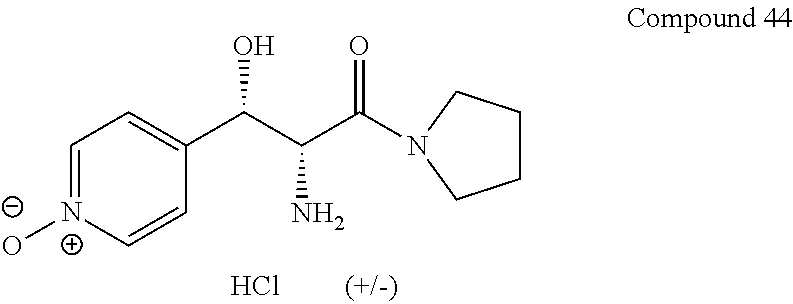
C1=[N+]([O-])C=CC(C(C(C(=O)N2CCCC2)N)O)=C1.Cl
